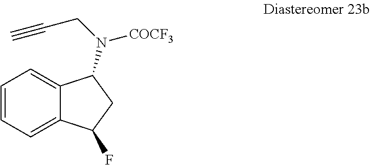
C1=CC=C2C(=C1)C(N(CC#C)[COCF3])CC2F
